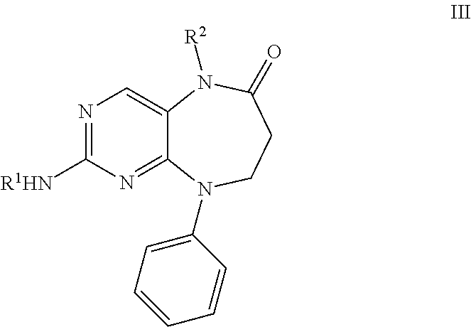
N1=C([R1HN])N=C2C(=C1)N([R2])C(=O)CCN2C1=CC=CC=C1
